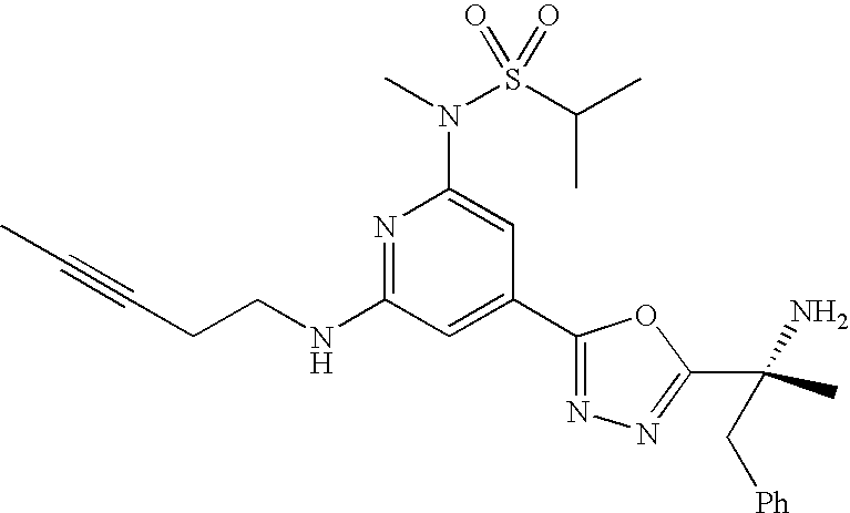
N1=C(NCCC#CC)C=C(C2=NN=C(C(C)(N)C[Ph])O2)C=C1N(C)S(C(C)C)(=O)=O
